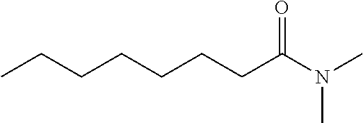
CCCCCCCC(N(C)C)=O
